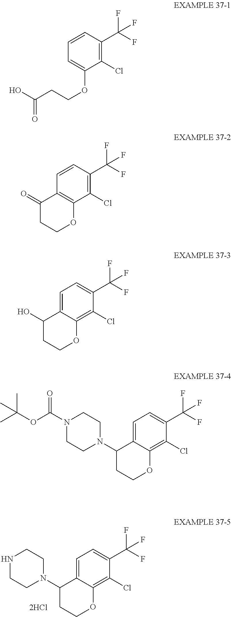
C1(Cl)=C2C(=CC=C1C(F)(F)F)C(N1CCNCC1)CCO2.C1(Cl)=C(C(F)(F)F)C=CC=C1OCCC(=O)O.C1(Cl)=C(C(F)(F)F)C=CC2=C1OCCC2=O.C1(Cl)=C2C(=CC=C1C(F)(F)F)C(O)CCO2.C1(Cl)=C2C(=CC=C1C(F)(F)F)C(N1CCN(C(OC(C)(C)C)=O)CC1)CCO2
